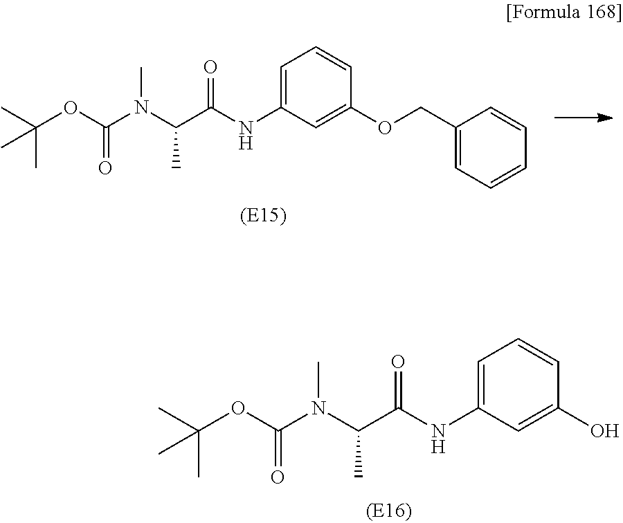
C1=C(NC(C(N(C(OC(C)(C)C)=O)C)C)=O)C=C(OCC2=CC=CC=C2)C=C1.C1=C(NC(C(N(C(OC(C)(C)C)=O)C)C)=O)C=C(O)C=C1
